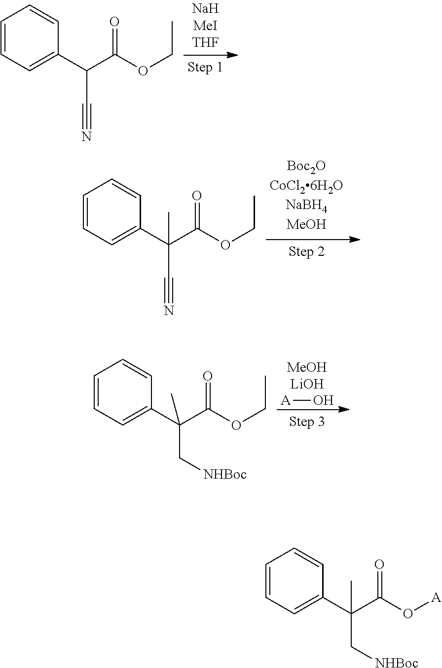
C1=CC=C(C(C#N)C(=O)OCC)C=C1.C1=CC=C(C(C#N)(C(=O)OCC)C)C=C1.[A]O.C1=CC=C(C(C[NHBoc])(C(=O)OCC)C)C=C1.C1=CC=C(C(C[NHBoc])(C(=O)O[A])C)C=C1
